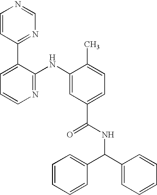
C1=CC(C2=CC=CN=C2NC2=CC(C(NC(C3=CC=CC=C3)C3=CC=CC=C3)=O)=CC=C2C)=NC=N1
